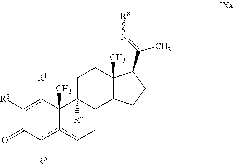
c1([R2])c([R1])C2(C)c(c([R5])C1=O)cCC1C2([R6])CCC2(C)C1CCC2C(C)=N[R8]
